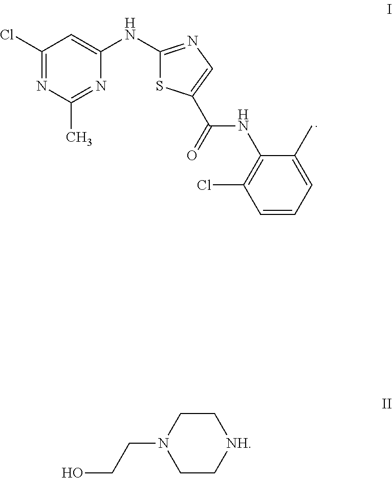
C1(Cl)=NC(C)=NC(NC2=NC=C(C(=O)NC3=C(Cl)C=CC=C3C)S2)=C1.C1C[NH]CCN1CCO
